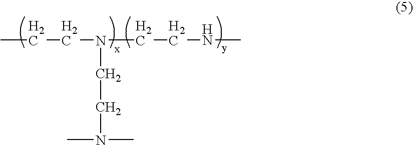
C(N(CCNC)CCN(C)C)CC
